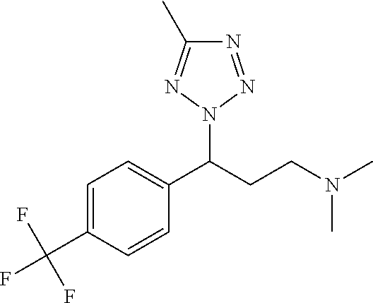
C1=C(C(F)(F)F)C=CC(C(CCN(C)C)N2N=C(C)N=N2)=C1
